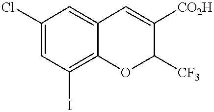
C1=C(Cl)C=C2C(=C1I)OC([CF3])C([CO2H])=C2
